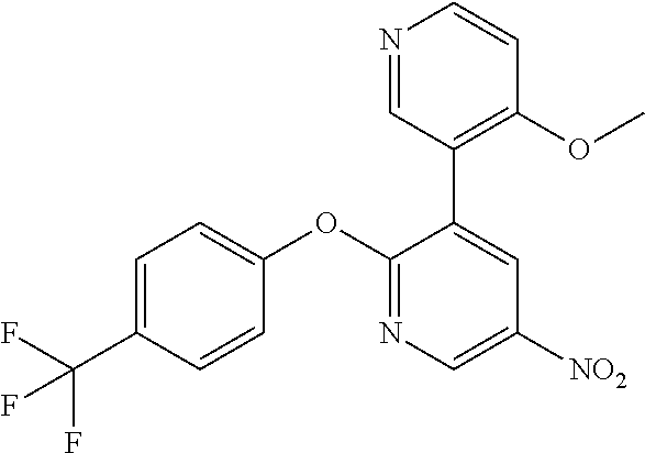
C1=C(C(F)(F)F)C=CC(OC2=NC=C([NO2])C=C2C2=C(OC)C=CN=C2)=C1
